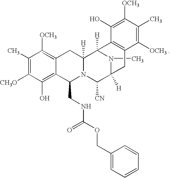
C1(C)=C([CH3O])C(O)=C2C(=C1[OCH3])CC1([H])N(C2CNC(OCC2=CC=CC=C2)=O)C([CN])C2([H])N(C)C1([H])C1=C(C2)C([OCH3])=C(C)C([OCH3])=C1O
